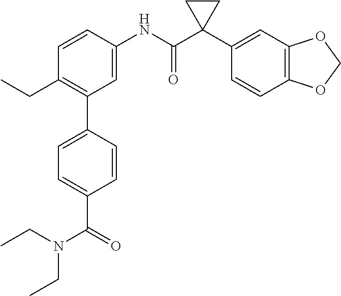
C1=C(NC(C2(C3=CC4=C(C=C3)OCO4)CC2)=O)C=CC(CC)=C1C1=CC=C(C(N(CC)CC)=O)C=C1
